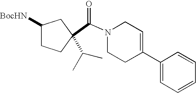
C(N1CCC(C2=CC=CC=C2)=CC1)(=O)C1(C(C)C)CCC([BocHN])C1
